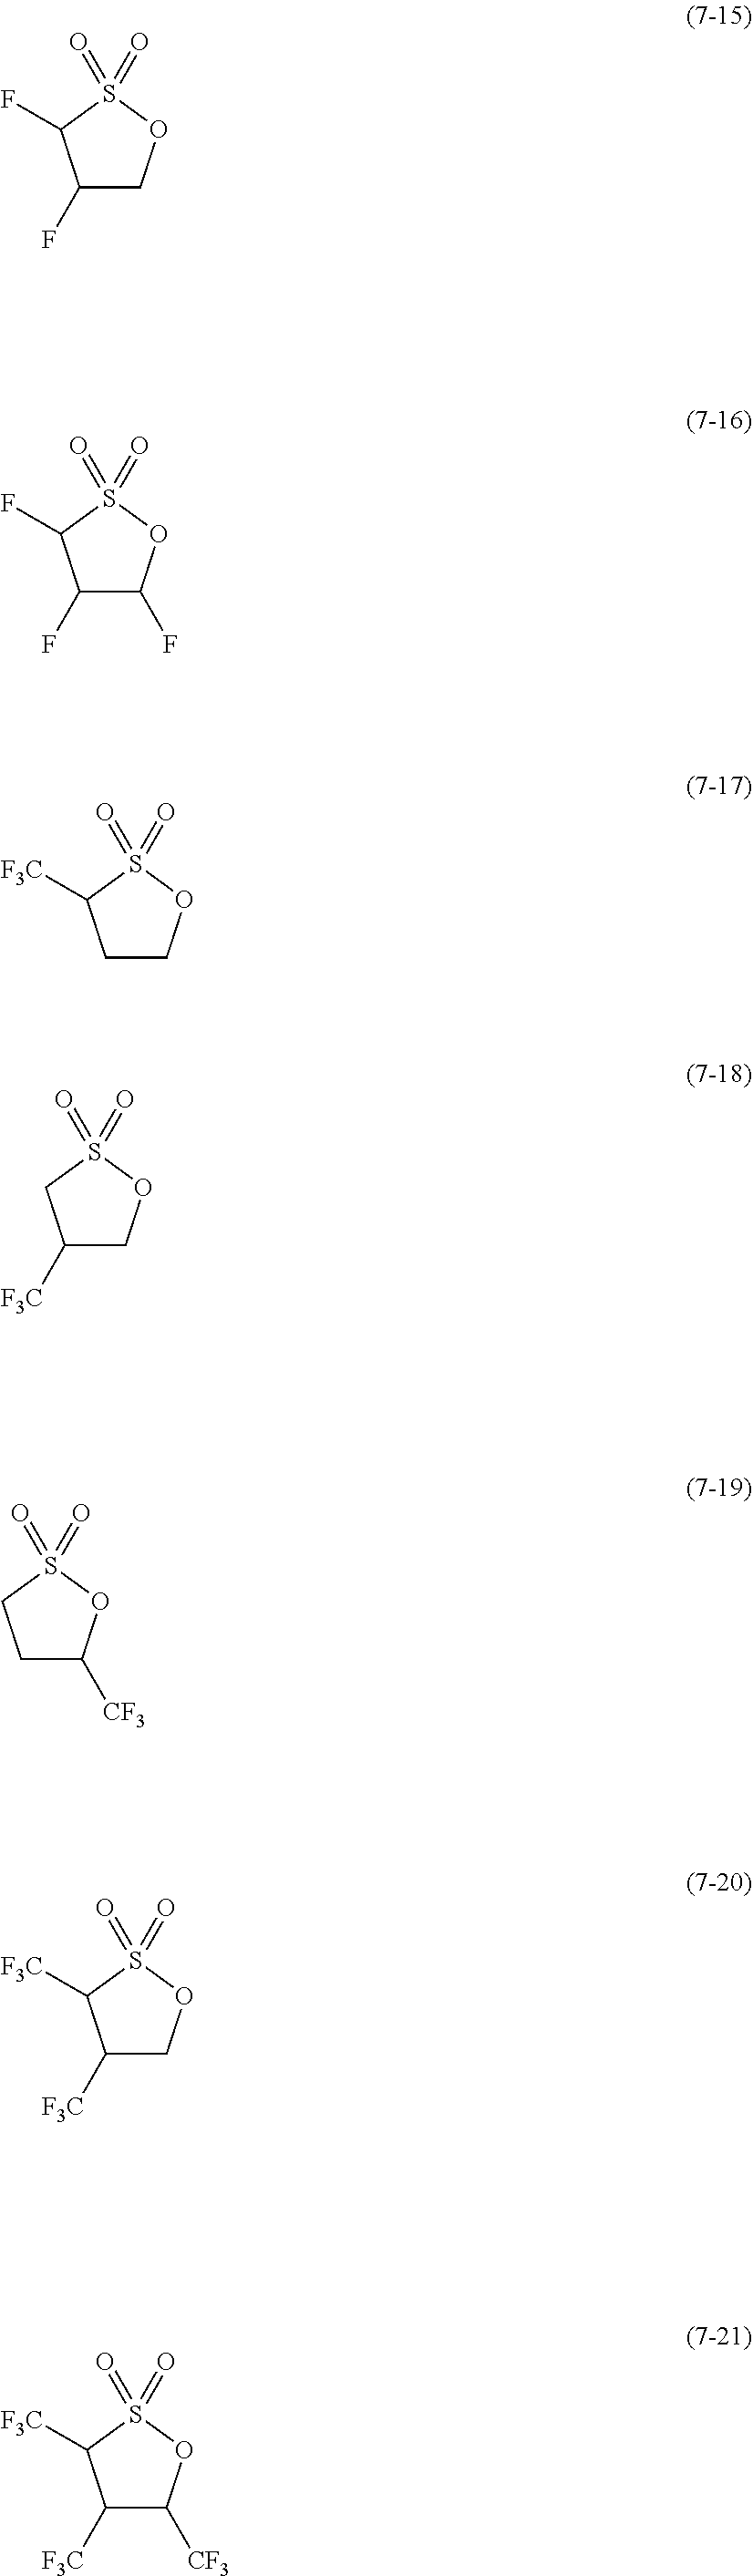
C1([F3C])COS(=O)(=O)C1[F3C].C1([F3C])C([CF3])OS(=O)(=O)C1[F3C].C1(F)COS(=O)(=O)C1F.C1(F)C(F)OS(=O)(=O)C1F.C1COS(=O)(=O)C1[F3C].C1([F3C])COS(=O)(=O)C1.C1C([CF3])OS(=O)(=O)C1
